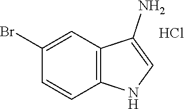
C1(Br)=CC2=C(C=C1)NC=C2N.Cl
